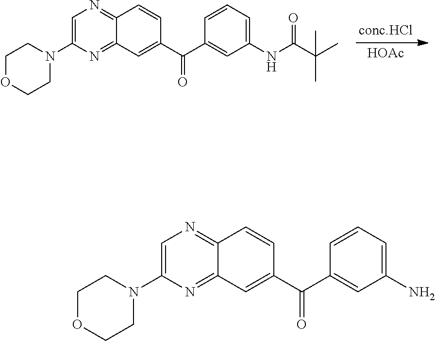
[HOAc].C1=C(N2CCOCC2)N=C2C(=N1)C=CC(C(=O)C1=CC(NC(C(C)(C)C)=O)=CC=C1)=C2.C1=C(N2CCOCC2)N=C2C(=N1)C=CC(C(=O)C1=CC(N)=CC=C1)=C2
